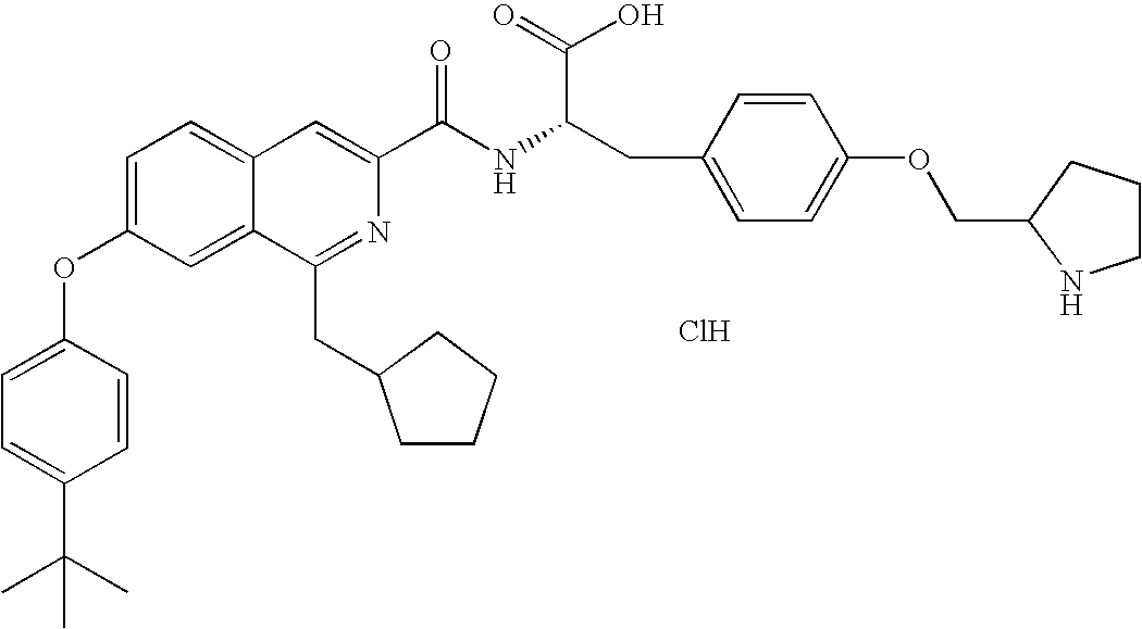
C1=C(OC2=CC=C(C(C)(C)C)C=C2)C=C2C(=C1)C=C(C(NC(C(=O)O)CC1=CC=C(OCC3CCCN3)C=C1)=O)N=C2CC1CCCC1.Cl
